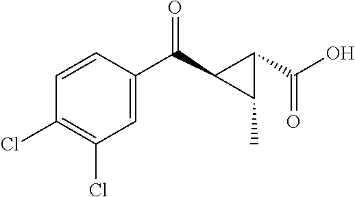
C1(Cl)=C(Cl)C=CC(C(=O)C2C(C(O)=O)C2C)=C1
